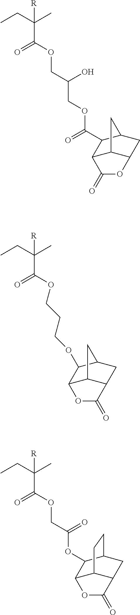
CCC(C(=O)OCC(COC(=O)C1C2C3C(CC1C3)OC2=O)O)(C)[R].CCC(C(=O)OCCCOC1C2C3C(CC1C3)C(=O)O2)(C)[R].CCC(C(=O)OCC(OC1C2OC(=O)C3CC1CCC23)=O)(C)[R]
